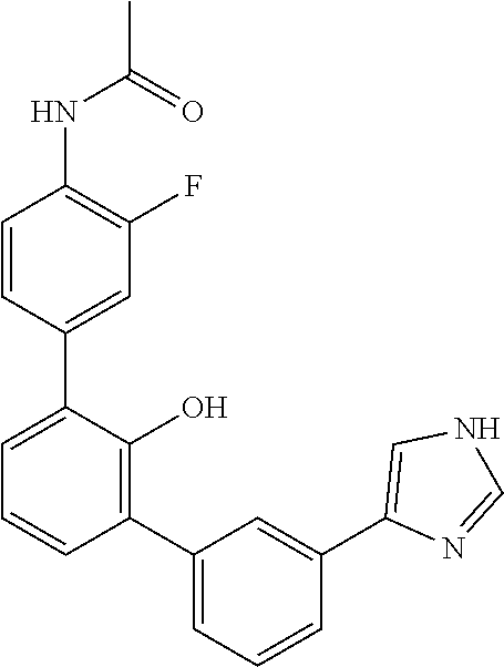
N(C1=C(F)C=C(C2=CC=CC(C3=CC=CC(C4=CNC=N4)=C3)=C2O)C=C1)C(C)=O
